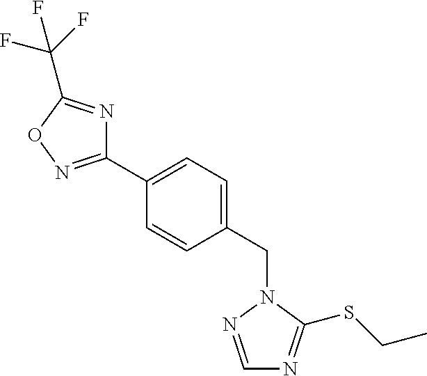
C1(C2=CC=C(CN3N=CN=C3SCC)C=C2)=NOC(C(F)(F)F)=N1
